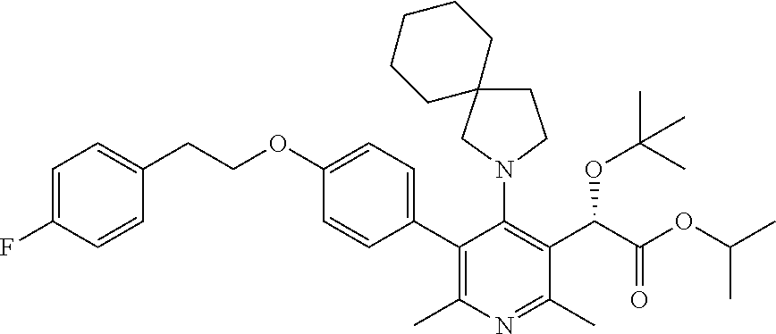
C1(C2=C(C)N=C(C)C(C(C(OC(C)C)=O)OC(C)(C)C)=C2N2CCC3(C2)CCCCC3)=CC=C(OCCC2=CC=C(F)C=C2)C=C1
